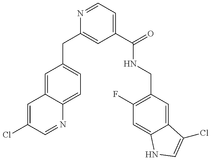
C1(CC2=CC(C(=O)NCC3=C(F)C=C4C(=C3)C(Cl)=CN4)=CC=N2)=CC=C2C(=C1)C=C(Cl)C=N2
